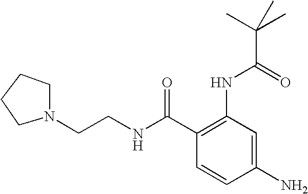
C1(N)=CC(NC(C(C)(C)C)=O)=C(C(NCCN2CCCC2)=O)C=C1
